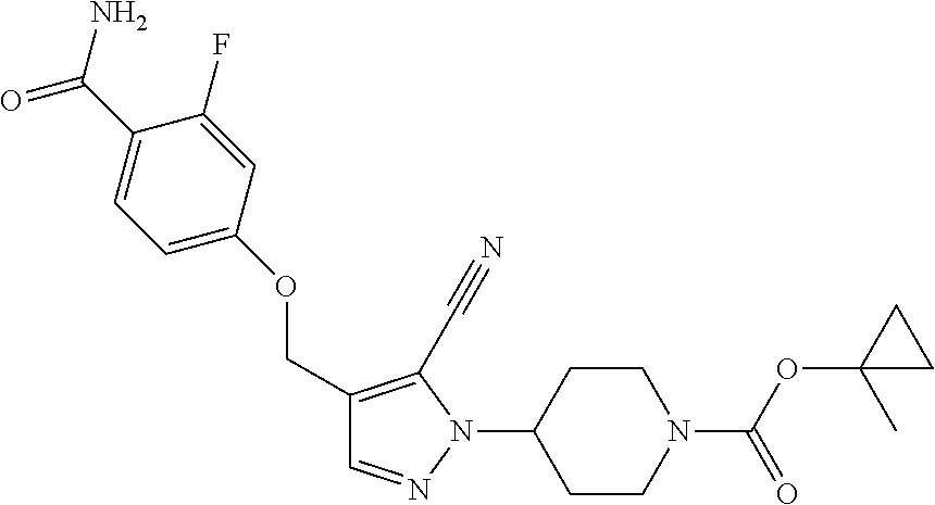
C1CN(C(OC2(C)CC2)=O)CCC1N1N=CC(COC2=CC=C(C(N)=O)C(F)=C2)=C1C#N
